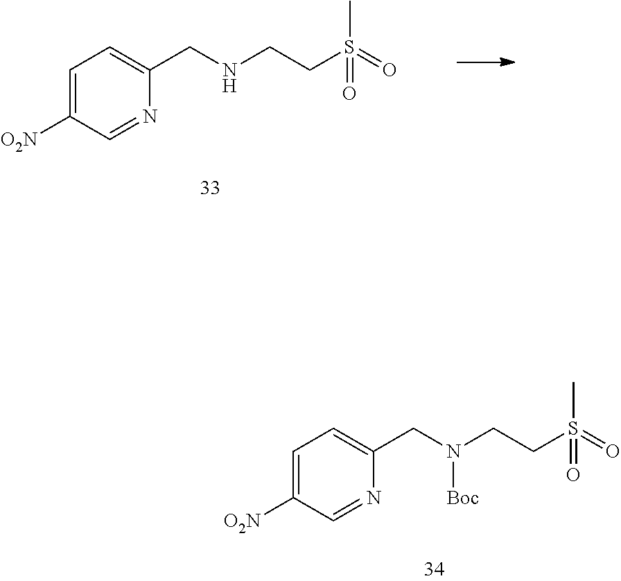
C1=C([O2N])C=NC(CNCCS(=O)(C)=O)=C1.C1=C([O2N])C=NC(CN(CCS(=O)(C)=O)[Boc])=C1
